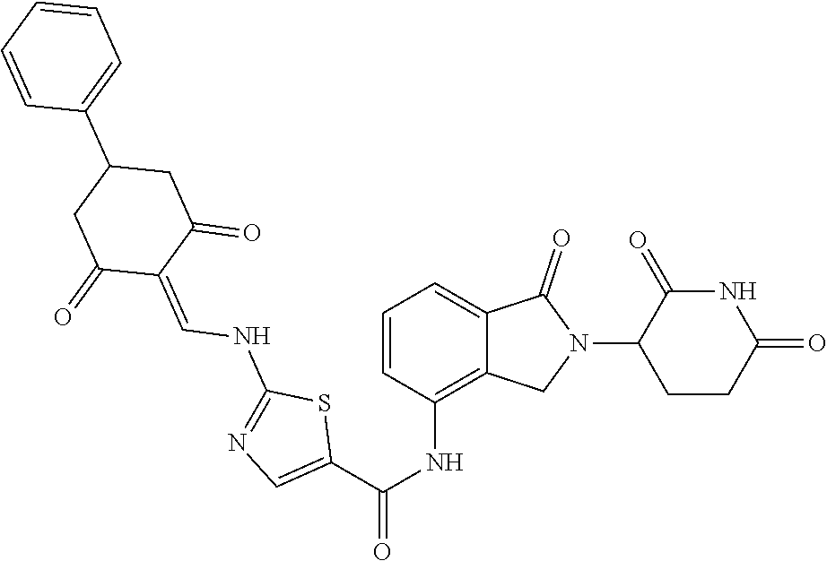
C1=CC(NC(C2=CN=C(NC=C3C(=O)CC(C4=CC=CC=C4)CC3=O)S2)=O)=C2C(=C1)C(=O)N(C1CCC(=O)NC1=O)C2
